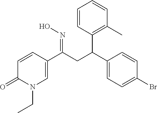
C1=CC(C(CC(C2=CC=C(Br)C=C2)C2=C(C)C=CC=C2)=NO)=CN(CC)C1=O
